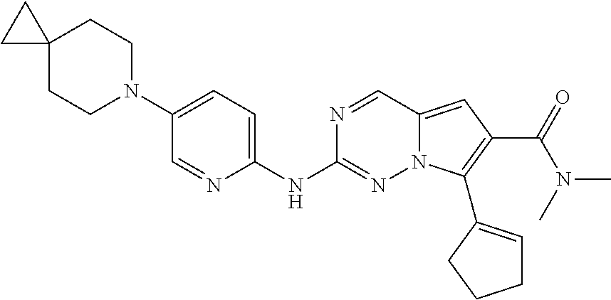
C12(CCN(C3=CC=C(NC4=NN5C(=CC(C(=O)N(C)C)=C5C5=CCCC5)C=N4)N=C3)CC1)CC2
